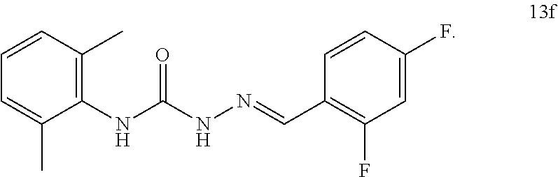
C1(C)=CC=CC(C)=C1NC(NN=CC1=C(F)C=C(F)C=C1)=O
